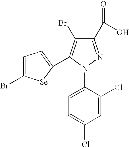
C1=C(Cl)C(N2N=C(C(O)=O)C(Br)=C2C2=CC=C(Br)[Se]2)=CC=C1Cl
